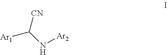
[Ar1]C(N[Ar2])[CN]
